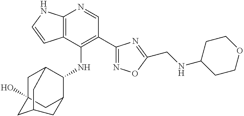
C12=C(C(NC3C4CC5(O)CC3CC(C5)C4)=C(C3=NOC(CNC4CCOCC4)=N3)C=N1)C=CN2
